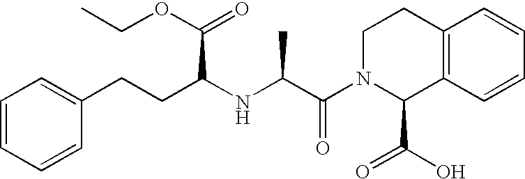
C1=CC=CC(CCC(NC(C(N2C(C(O)=O)C3=C(CC2)C=CC=C3)=O)C)C(OCC)=O)=C1
